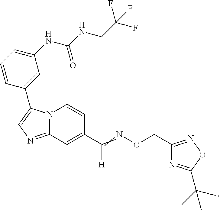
N12C(=NC=C1C1=CC(NC(NCC(F)(F)F)=O)=CC=C1)C=C(C(=NOCC1=NOC(C(C)(C)C)=N1)[H])C=C2
